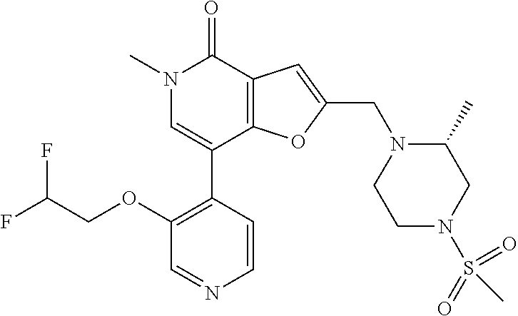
C1(OCC(F)F)=C(C2=CN(C)C(=O)C3=C2OC(CN2CCN(S(=O)(=O)C)CC2C)=C3)C=CN=C1
